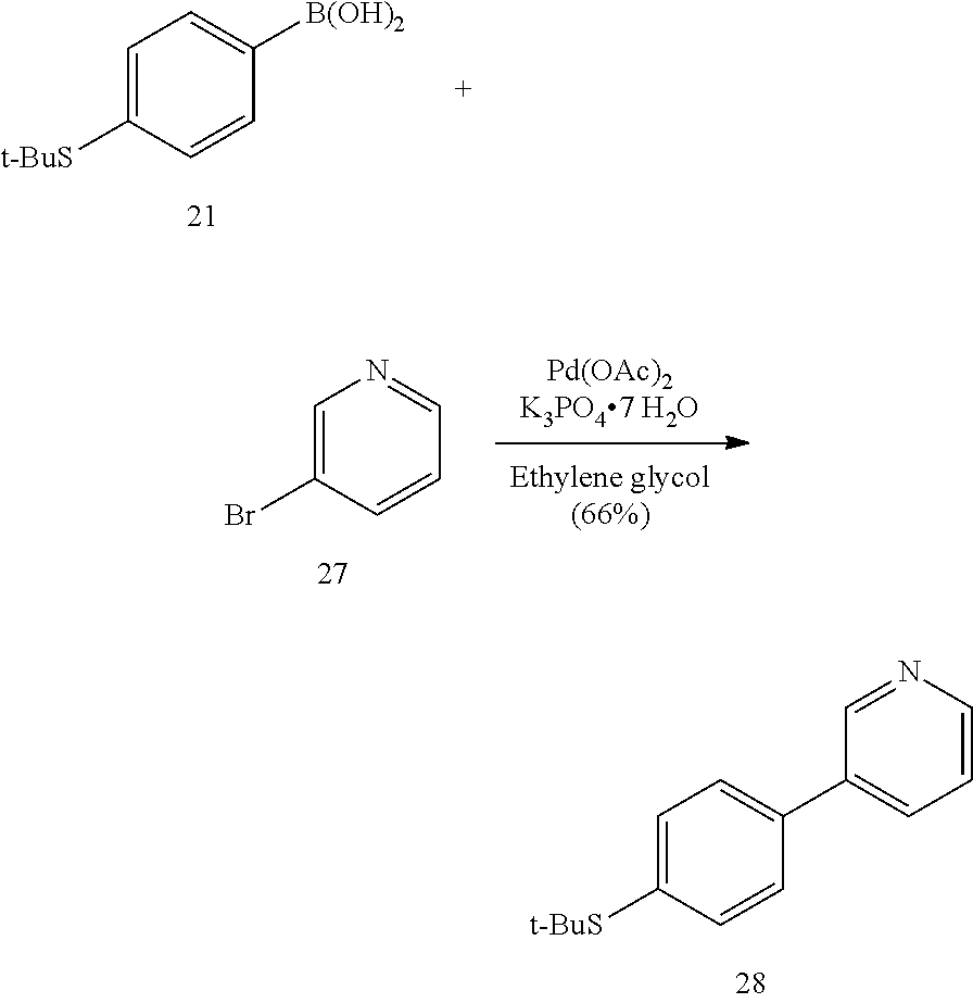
C1=C([t-BuS])C=CC(C2=CC=CN=C2)=C1.C1=C([t-BuS])C=CC([B(OH)2])=C1.C1=C(Br)C=CC=N1
